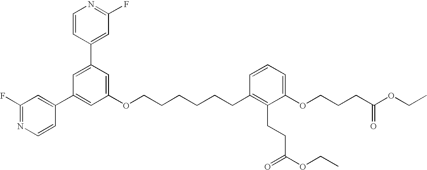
C1=C(C2=CC(F)=NC=C2)C=C(OCCCCCCC2=C(CCC(OCC)=O)C(OCCCC(OCC)=O)=CC=C2)C=C1C1=CC(F)=NC=C1
